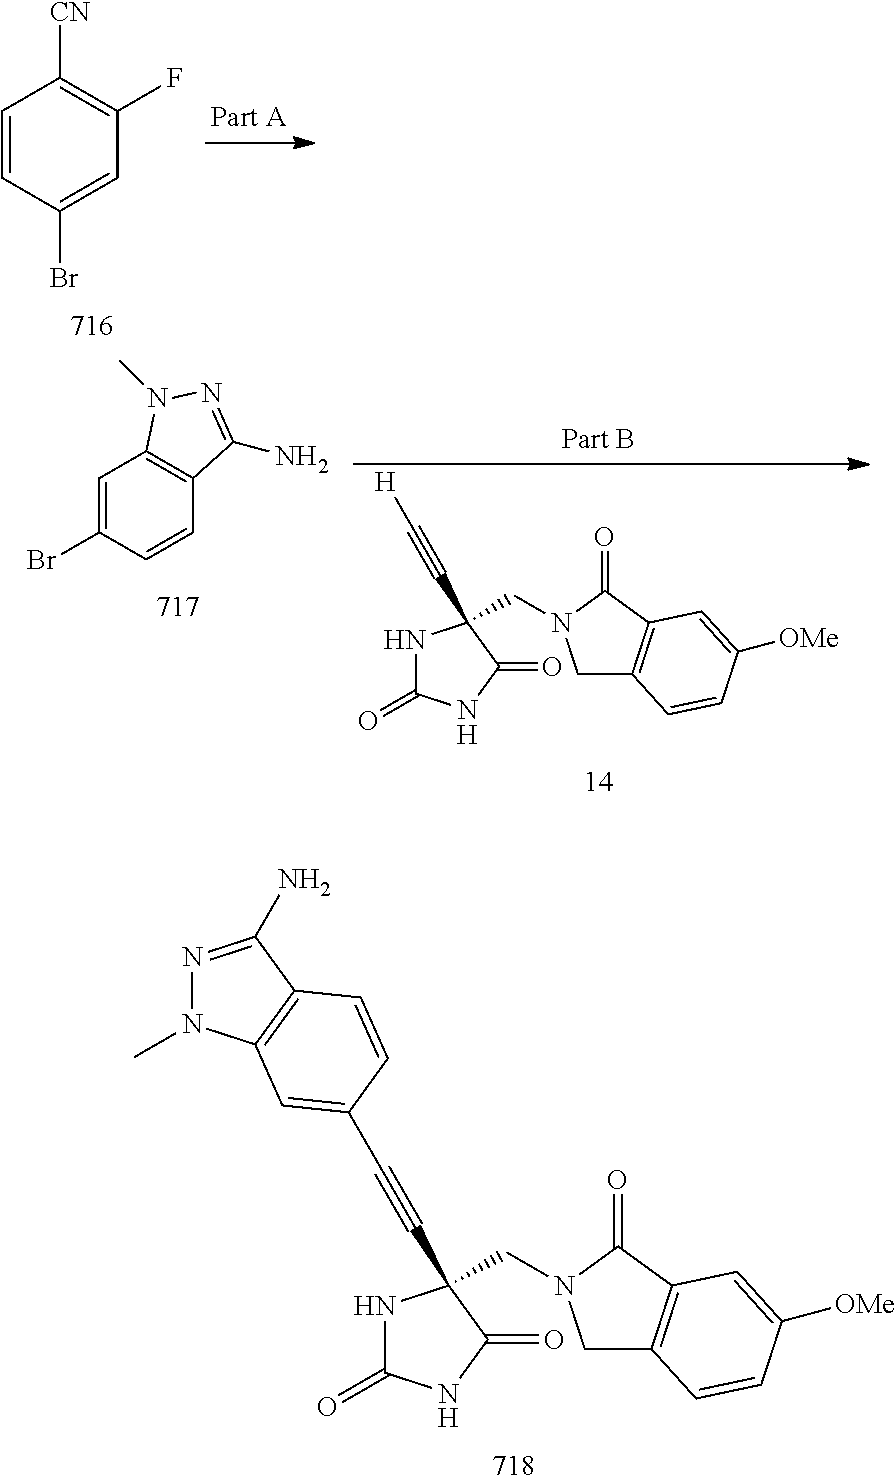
C1=CC(Br)=CC(F)=C1[CN].N1C(=O)NC(=O)C1(CN1CC2=C(C1=O)C=C([OMe])C=C2)C#C[H].C1=C(Br)C=CC2=C1N(C)N=C2N.N1C(=O)NC(=O)C1(CN1CC2=C(C1=O)C=C([OMe])C=C2)C#CC1=CC2=C(C(N)=NN2C)C=C1
